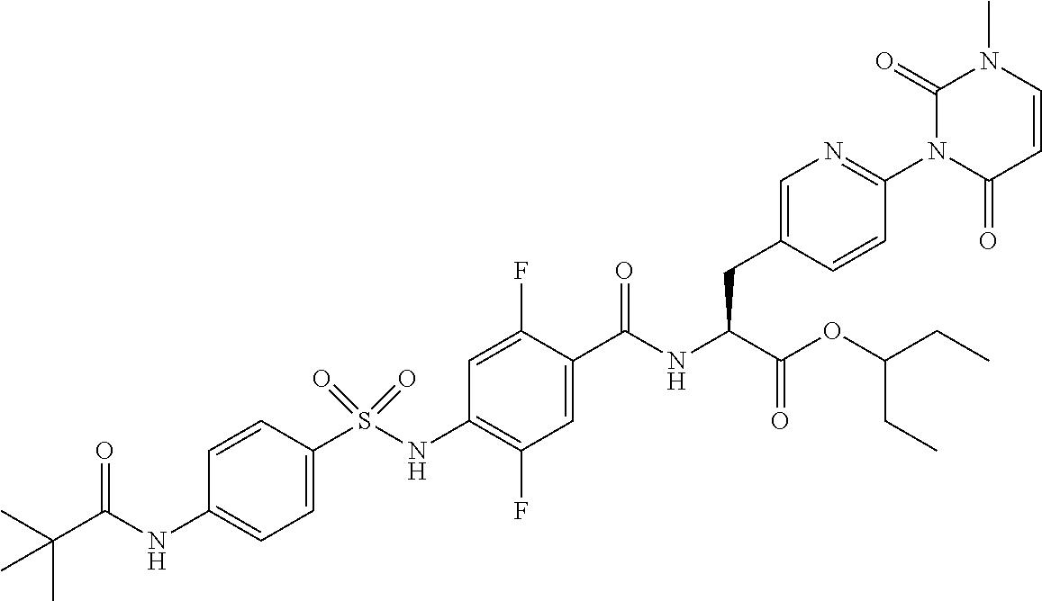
C1=C(S(NC2=C(F)C=C(C(NC(C(OC(CC)CC)=O)CC3=CN=C(N4C(=O)C=CN(C)C4=O)C=C3)=O)C(F)=C2)(=O)=O)C=CC(NC(C(C)(C)C)=O)=C1
